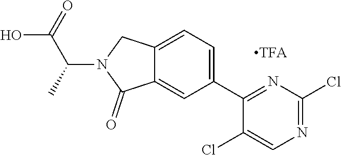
C12=CC=C(C3=NC(Cl)=NC=C3Cl)C=C1C(=O)N(C(C(O)=O)C)C2.[TFA]
